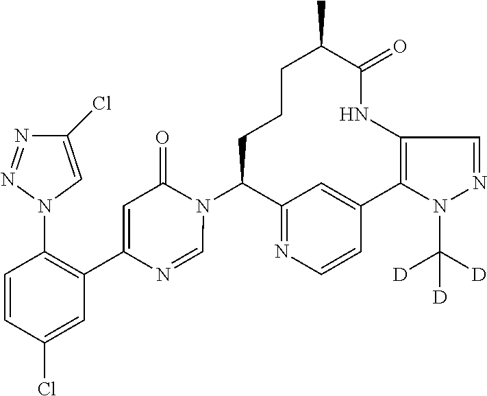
C12=NC=CC(=C1)C1=C(NC(=O)C(C)CCCC2N2C(=O)C=C(C3=C(N4C=C(Cl)N=N4)C=CC(Cl)=C3)N=C2)C=NN1C([D])([D])[D]
